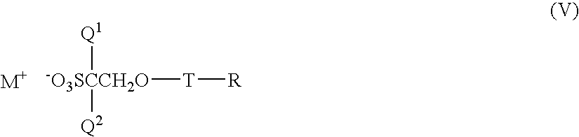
[-O3SCCH2O]([T][R])([Q2])[Q1]
